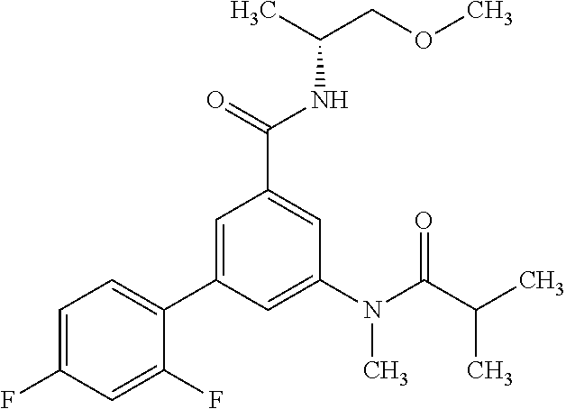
C1=C(F)C=C(F)C(C2=CC(C(=O)NC(COC)C)=CC(N(C(C(C)C)=O)C)=C2)=C1
